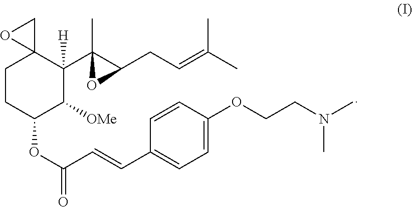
O(C1C([OMe])C(C2(C)C(CC=C(C)C)O2)([H])C2(CC1)CO2)C(C=CC1=CC=C(OCCN(C)C)C=C1)=O
